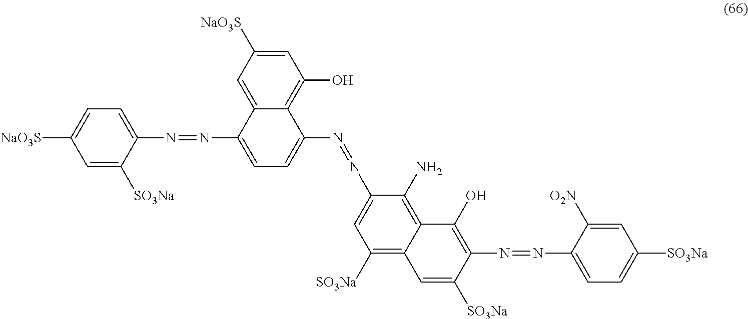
C1=C2C(=C(O)C=C1[NaO3S])C(N=NC1=CC([SO3Na])=C3C(=C1N)C(O)=C(N=NC1=CC=C([SO3Na])C=C1[O2N])C([SO3Na])=C3)=CC=C2N=NC1=CC=C([NaO3S])C=C1[SO3Na]
